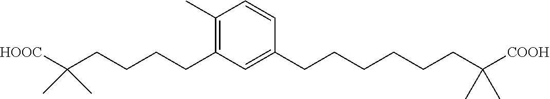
C1=CC(CCCCCCC(C)(C)[COOH])=CC(CCCCC(C)(C)[HOOC])=C1C
